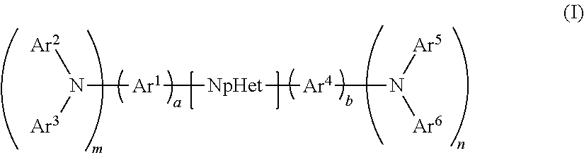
N([Ar1][NpHet][Ar4]N([Ar6])[Ar5])([Ar3])[Ar2]
